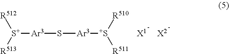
[S+]([Ar3]S[Ar3][S+]([R511])[R510])([R513])[R512].[X1].[X2]
